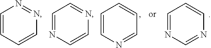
C1=CC=CN=N1.C1=NC=CN=C1.C1=CN=CC=C1.C1=NC=NC=C1
